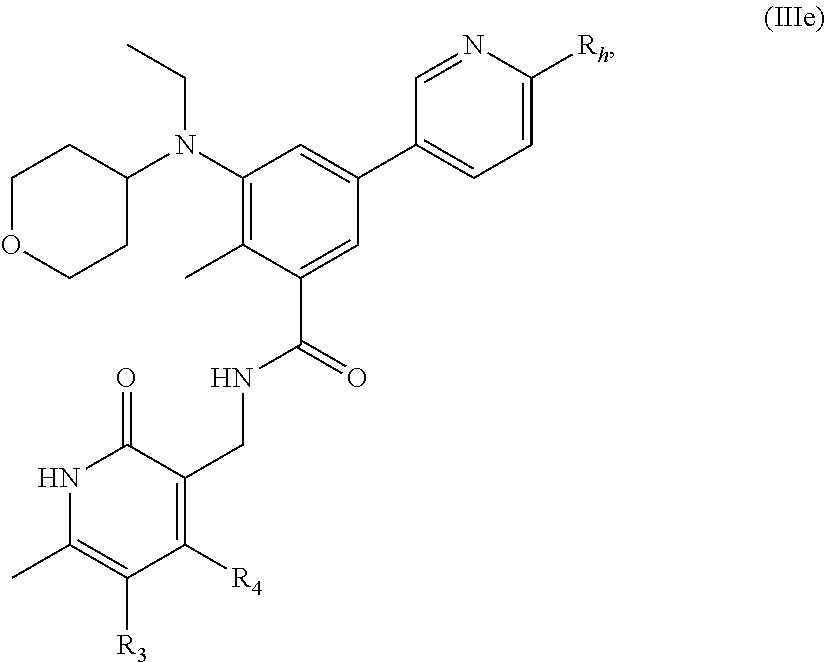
C1OCCC(N(C2=C(C)C(C(=O)NCC3=C([R4])C([R3])=C(C)NC3=O)=CC(C3=CC=C([Rh])N=C3)=C2)CC)C1
